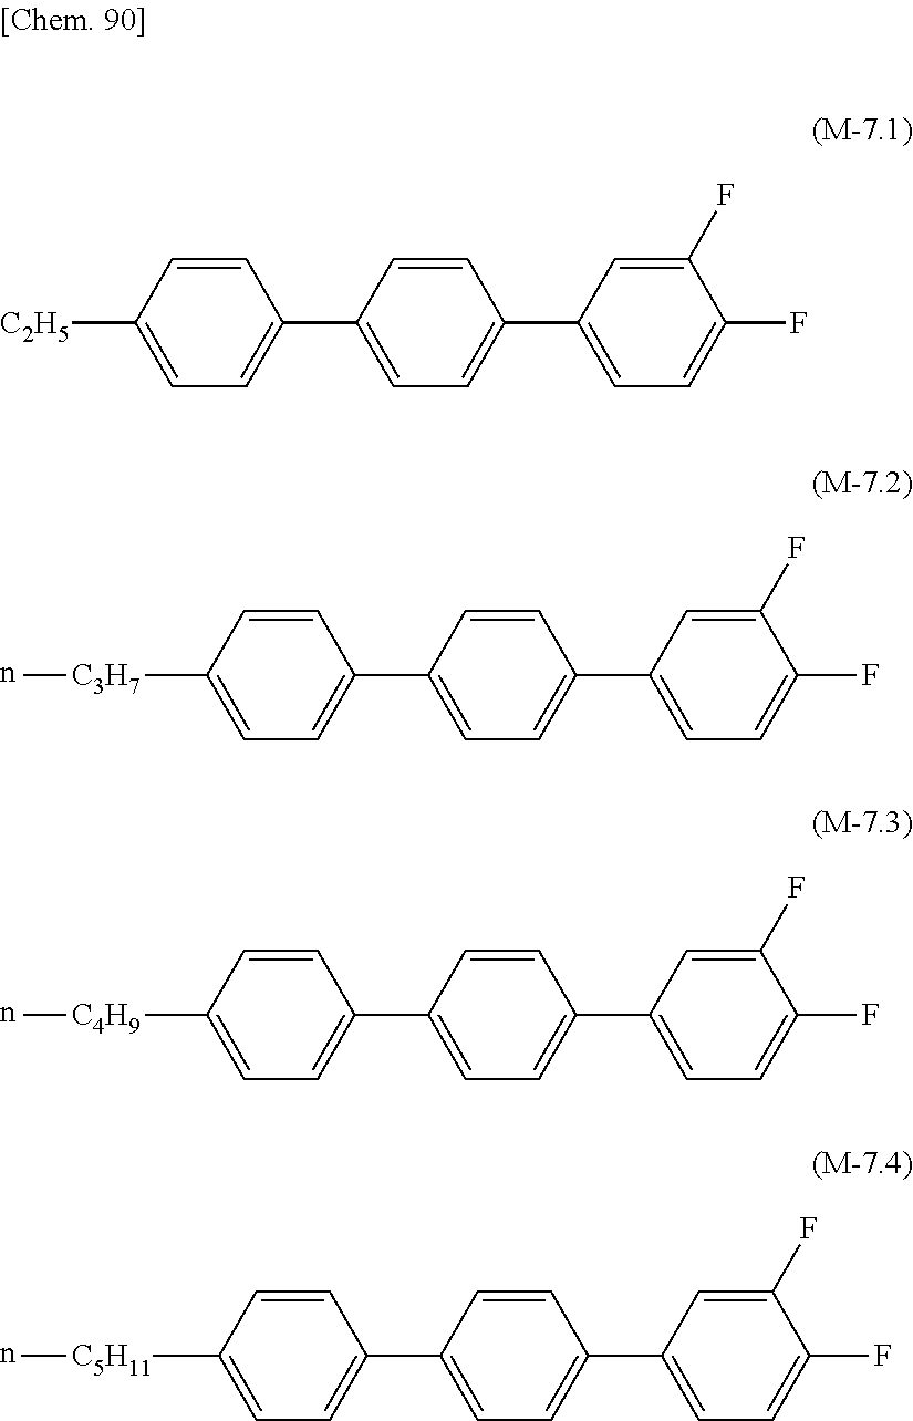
C1=C([C2H5])C=CC(C2=CC=C(C3=CC=C(F)C(F)=C3)C=C2)=C1.C1=C([C3H7]n)C=CC(C2=CC=C(C3=CC=C(F)C(F)=C3)C=C2)=C1.C1=C([C4H9]n)C=CC(C2=CC=C(C3=CC=C(F)C(F)=C3)C=C2)=C1.C1=C([C5H11]n)C=CC(C2=CC=C(C3=CC=C(F)C(F)=C3)C=C2)=C1
